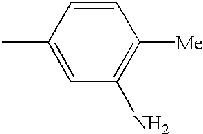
C1=C(C)C=CC([Me])=C1N
